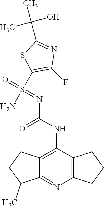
NS(=O)(=NC(=O)NC1=C2C(=NC3=C1CCC3)C(C)CC2)C1=C(F)N=C(C(C)(C)O)S1
